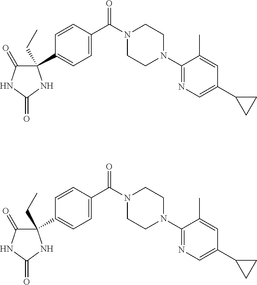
C1(C2=CC=C(C(N3CCN(C4=NC=C(C5CC5)C=C4C)CC3)=O)C=C2)(CC)C(=O)NC(=O)N1.C1(C2=CC=C(C(N3CCN(C4=NC=C(C5CC5)C=C4C)CC3)=O)C=C2)(CC)C(=O)NC(=O)N1
